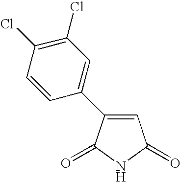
C1=C(C2=CC(Cl)=C(Cl)C=C2)C(=O)NC1=O
